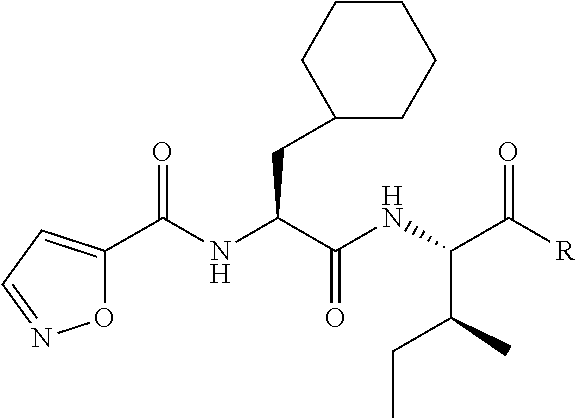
N(C(C(NC(C([R])=O)C(C)CC)=O)CC1CCCCC1)C(=O)C1=CC=NO1
